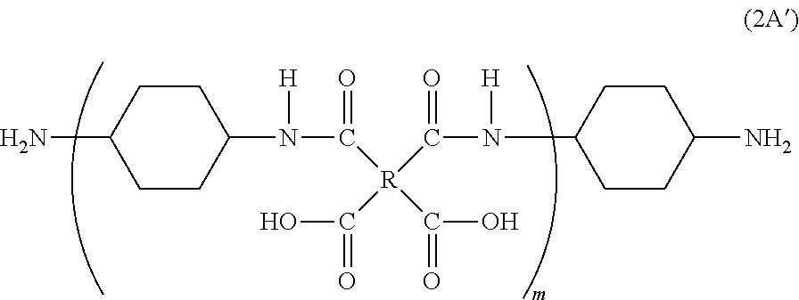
NC1CCC(N(C(=O)[R](C(O)=O)(C(=O)N(C2CCC(N)CC2)[H])C(=O)O)[H])CC1
